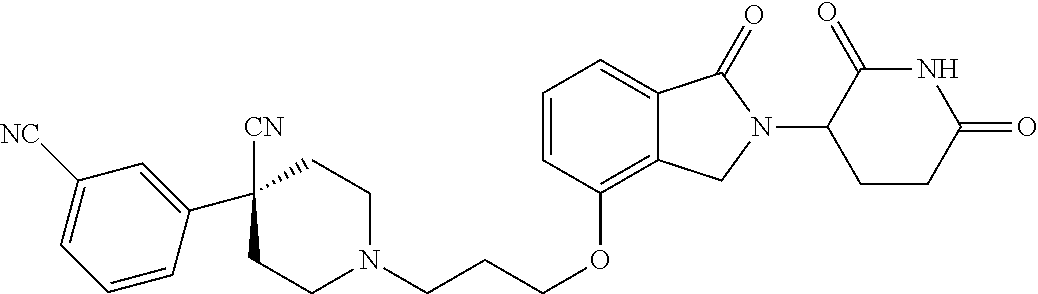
C1N(CCCOC2=C3C(=CC=C2)C(=O)N(C2C(=O)NC(=O)CC2)C3)CCC(C2=CC([NC])=CC=C2)([CN])C1
